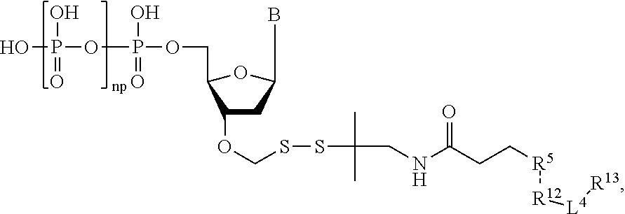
OP(OP(O)(=O)OCC1OC(B)CC1OCSSC(C)(C)CNC(CC[R5][R12][L4][R13])=O)(O)=O
